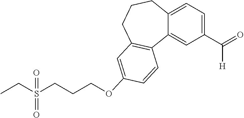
CCS(CCCOC1=CC2=C(C3=CC(C([H])=O)=CC=C3CCC2)C=C1)(=O)=O
